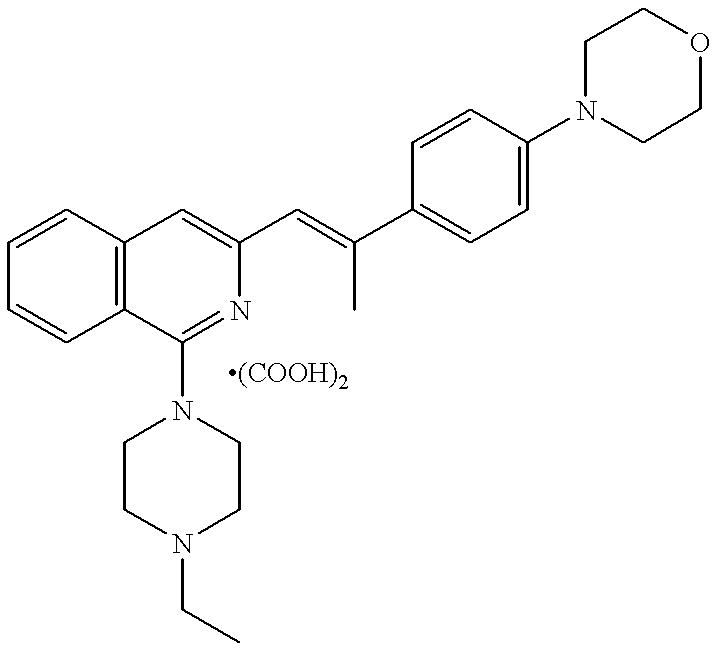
C1=CC=CC2=C1C=C(C=C(C1=CC=C(N3CCOCC3)C=C1)C)N=C2N1CCN(CC)CC1
